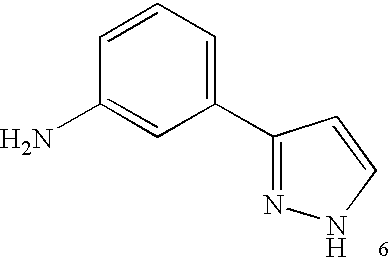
C1=CC(N)=CC(C2=NNC=C2)=C1
